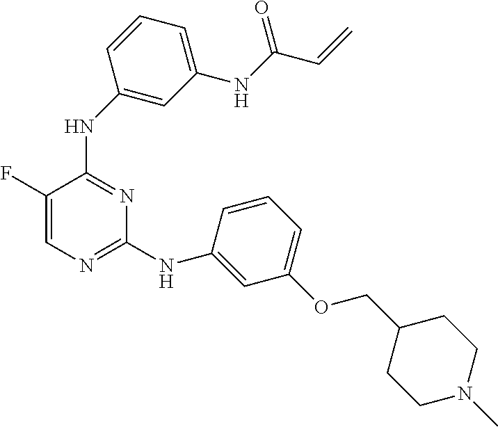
N(C1=NC(NC2=CC(OCC3CCN(C)CC3)=CC=C2)=NC=C1F)C1=CC(NC(C=C)=O)=CC=C1
